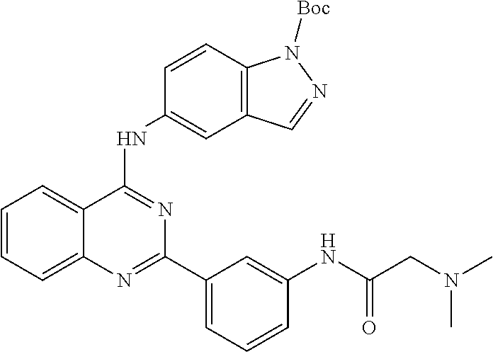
C1=CC=C2C(=C1)C(NC1=CC3=C(C=C1)N([Boc])N=C3)=NC(C1=CC=CC(NC(CN(C)C)=O)=C1)=N2
